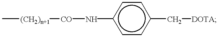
C[(CH2)n+1][CO]Nc1ccc(C[DOTA])cc1
